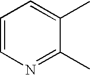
C1=CN=C(C)C(C)=C1
